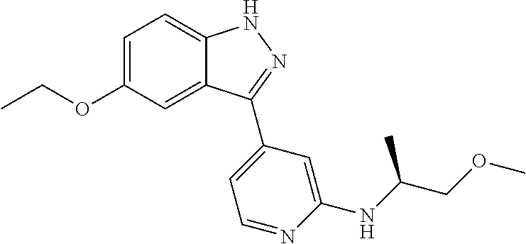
C1=C(OCC)C=C2C(=C1)NN=C2C1=CC=NC(NC(COC)C)=C1
